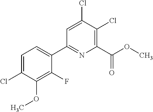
C1=C(Cl)C(OC)=C(F)C(C2=NC(C(OC)=O)=C(Cl)C(Cl)=C2)=C1
